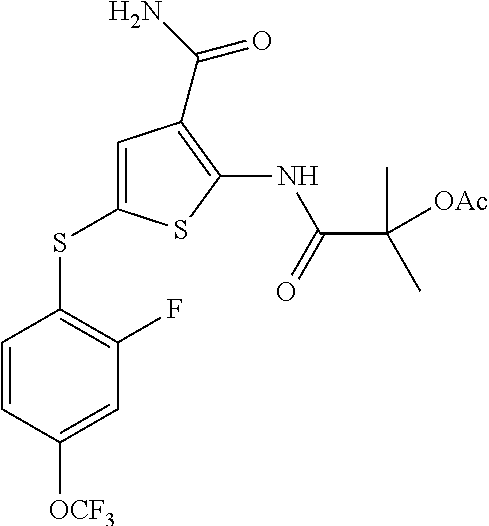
C1=C(SC2=C(F)C=C([OCF3])C=C2)SC(NC(C([OAc])(C)C)=O)=C1C(N)=O
